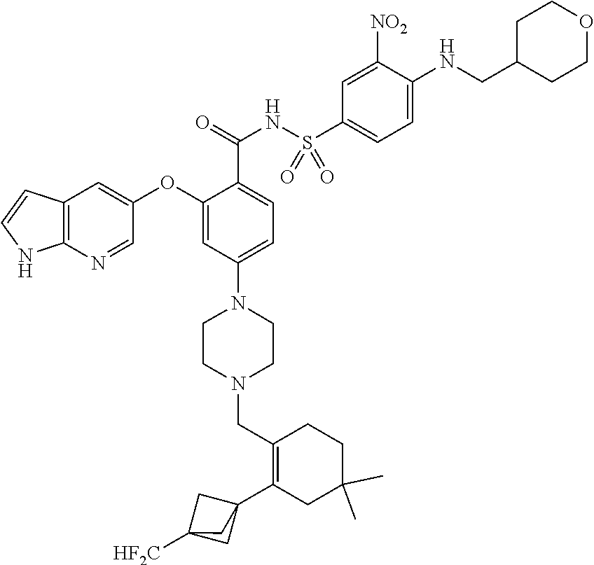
C1=NC2=C(C=C1OC1=CC(N3CCN(CC4=C(C56CC([HF2C])(C5)C6)CC(C)(C)CC4)CC3)=CC=C1C(NS(C1=CC=C(NCC3CCOCC3)C([NO2])=C1)(=O)=O)=O)C=CN2
